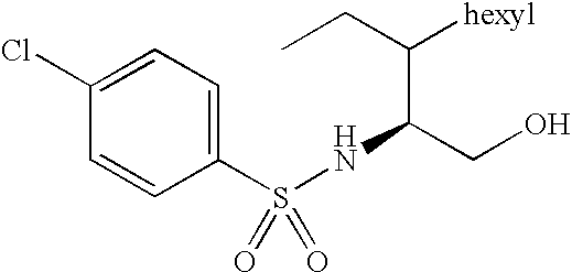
C1=C(Cl)C=CC(S(=O)(=O)NC(CO)C(CC)[hexyl])=C1
